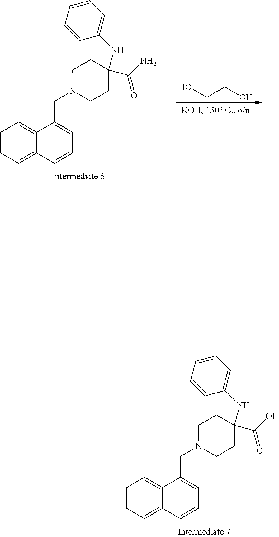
C1=CC=C2C(=C1)C(CN1CCC(C(O)=O)(NC3=CC=CC=C3)CC1)=CC=C2.C1=CC=C2C(=C1)C(CN1CCC(C(N)=O)(NC3=CC=CC=C3)CC1)=CC=C2.OCCO
